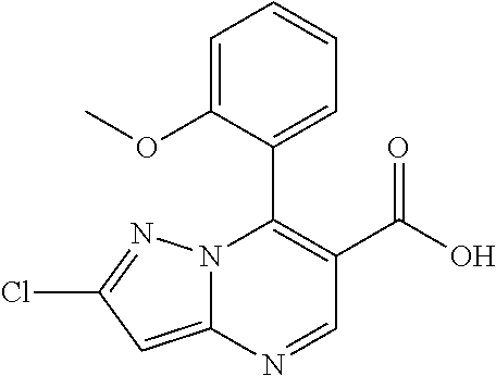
N12C(=CC(Cl)=N1)N=CC(C(O)=O)=C2C1=CC=CC=C1OC
